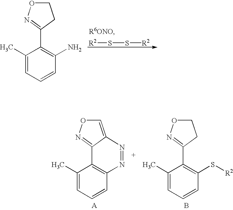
C1(C)=CC=CC(N)=C1C1=NOCC1.[R2]SS[R2].C1(C)=CC=CC2=C1C1=NOC=C1N=N2.C1(C)=CC=CC(S[R2])=C1C1=NOCC1.[A].B
